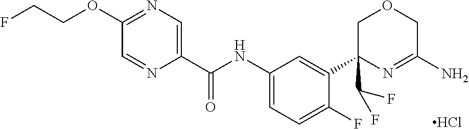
Cl.C1=NC(C(NC2=CC=C(F)C(C3(C(F)F)COCC(N)=N3)=C2)=O)=CN=C1OCCF
